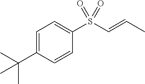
C1=C(C(C)(C)C)C=CC(S(C=CC)(=O)=O)=C1
